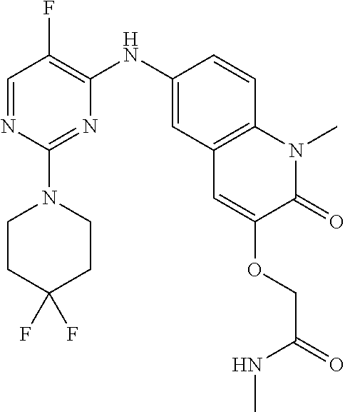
C1=NC(N2CCC(F)(F)CC2)=NC(NC2=CC3=C(C=C2)N(C)C(=O)C(OCC(NC)=O)=C3)=C1F
